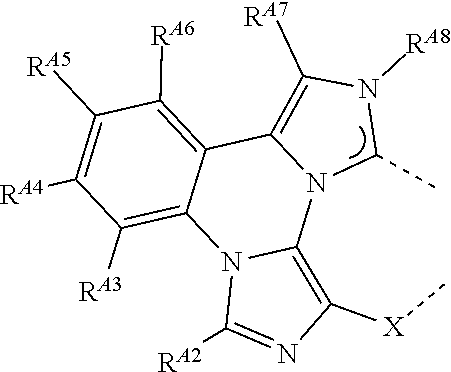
C1([RA6])=C2C3=C([RA7])N([RA8])C(C)N3C3=C([X]C)N=C([RA2])N3C2=C([RA3])C([RA4])=C1[RA5]
